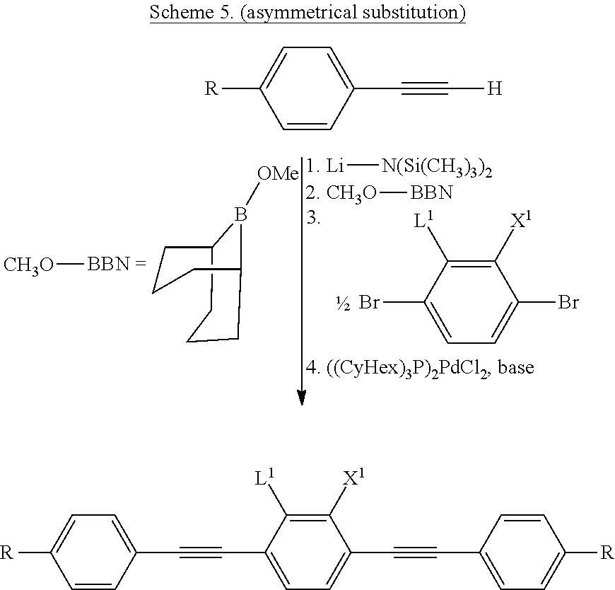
[R]C1=CC=C(C#C[H])C=C1.C1C2CCCC(CC1)B2[OMe].BrC1=CC=C(Br)C([X1])=C1[L1].[1. Li][N(Si(CH3)3)2].[2. CH3O][BBN].[CH3O][BBN =].[R]C1=CC=C(C#CC2=CC=C(C#CC3=CC=C([R])C=C3)C([X1])=C2[L1])C=C1
